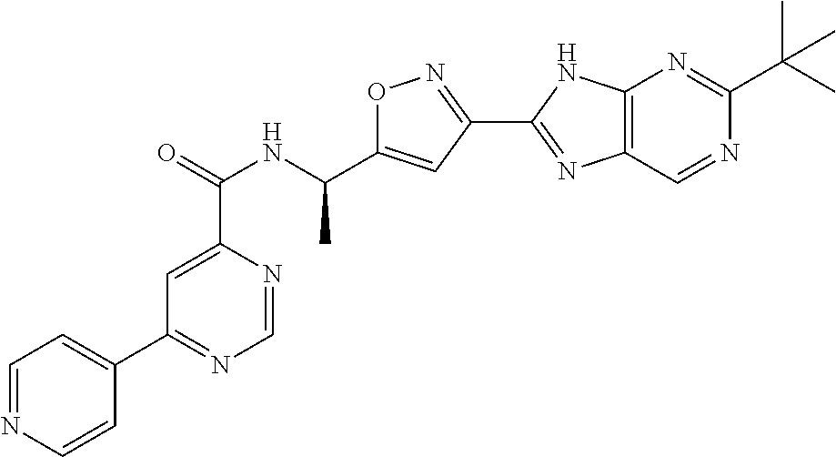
C1=NC(C(=O)NC(C2=CC(C3=NC4=C(N3)N=C(C(C)(C)C)N=C4)=NO2)C)=CC(C2=CC=NC=C2)=N1
